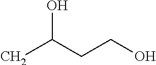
OC(CCO)C
